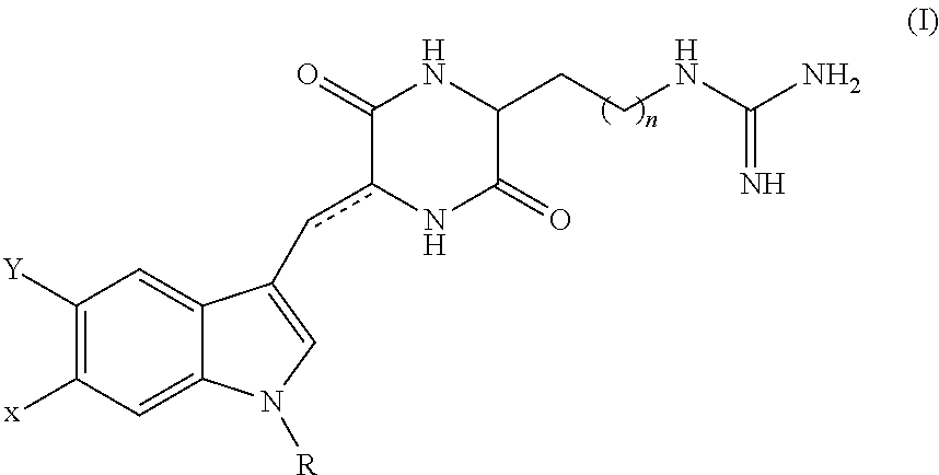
C1([Y])=C([x])C=C2C(=C1)C(cc1NC(=O)C(CCNC(N)=N)NC1=O)=CN2[R]
